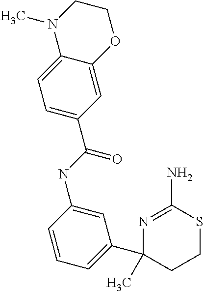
N(C1=CC(C2(C)N=C(N)SCC2)=CC=C1)C(C1=CC=C2C(=C1)OCCN2C)=O
